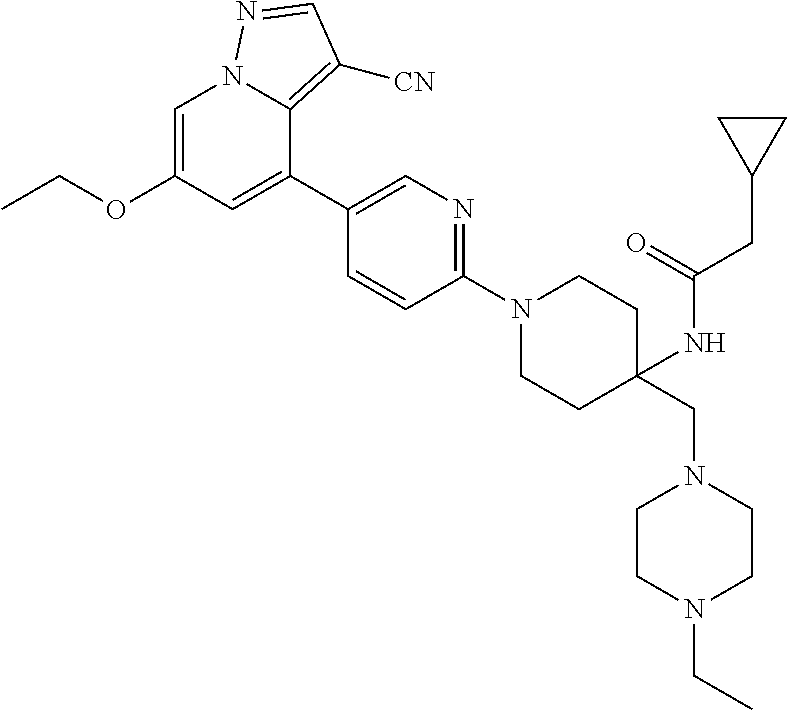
C1=C(OCC)C=C(C2=CN=C(N3CCC(CN4CCN(CC)CC4)(NC(CC4CC4)=O)CC3)C=C2)C2=C([CN])C=NN12
